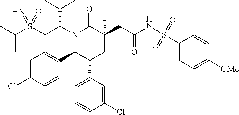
C(C)(C)S(CC(N1C(=O)C(CC(NS(C2=CC=C([OMe])C=C2)(=O)=O)=O)(C)CC(C2=CC=CC(Cl)=C2)C1C1=CC=C(Cl)C=C1)C(C)C)(=N)=O
